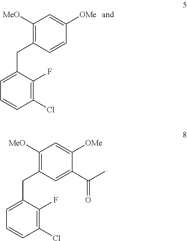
C1(Cl)=C(F)C(CC2=C([MeO])C=C([OMe])C=C2)=CC=C1.C1(Cl)=C(F)C(CC2=C([MeO])C=C([OMe])C(C(=O)C)=C2)=CC=C1
